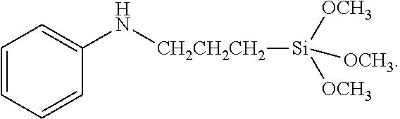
C1=CC=CC(N[CH2CH2CH2][Si]([OCH3])([OCH3])[OCH3])=C1
